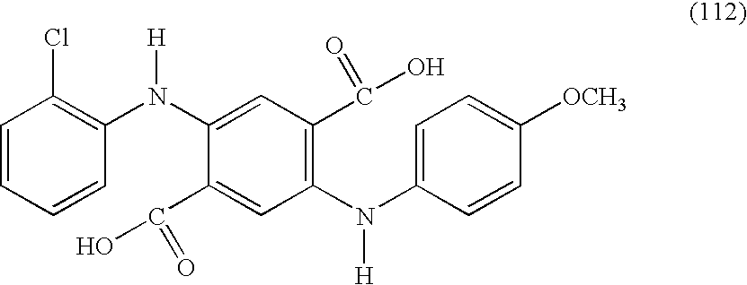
C1=CC=CC(Cl)=C1N(C1=CC(C(=O)O)=C(N(C2=CC=C([OCH3])C=C2)[H])C=C1C(O)=O)[H]
